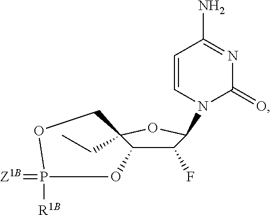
C1(F)C(N2C(=O)N=C(N)C=C2)OC2(CC)C1OP([R1B])(=[Z1B])OC2
